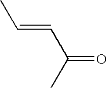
C(=CC(=O)C)C
